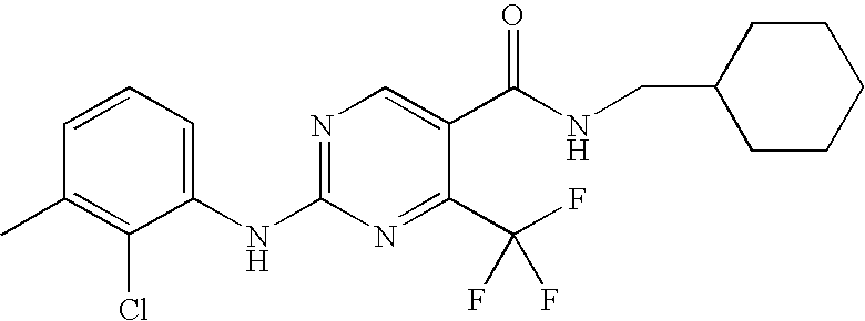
C1(NC2=NC=C(C(NCC3CCCCC3)=O)C(C(F)(F)F)=N2)=CC=CC(C)=C1Cl
